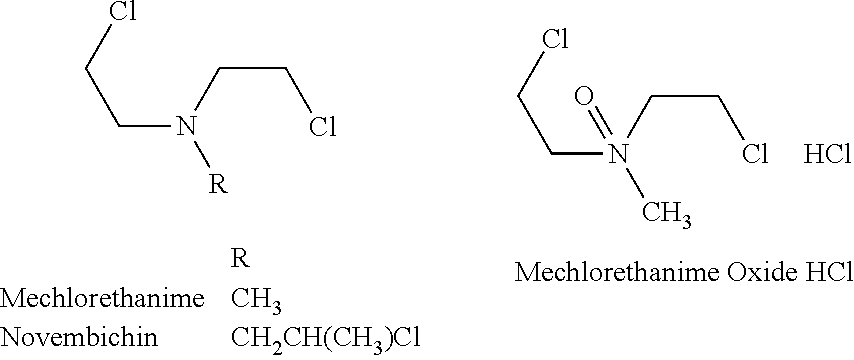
ClCCN(CCCl)(C)=O.Cl.ClCCN(CCCl)[R]
